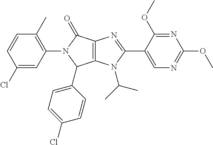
C12=C(N(C(C)C)C(C3=CN=C(OC)N=C3OC)=N1)C(C1=CC=C(Cl)C=C1)N(C1=C(C)C=CC(Cl)=C1)C2=O
